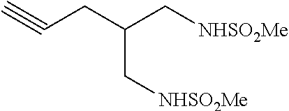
C#CCC(C[NHSO2Me])C[NHSO2Me]
